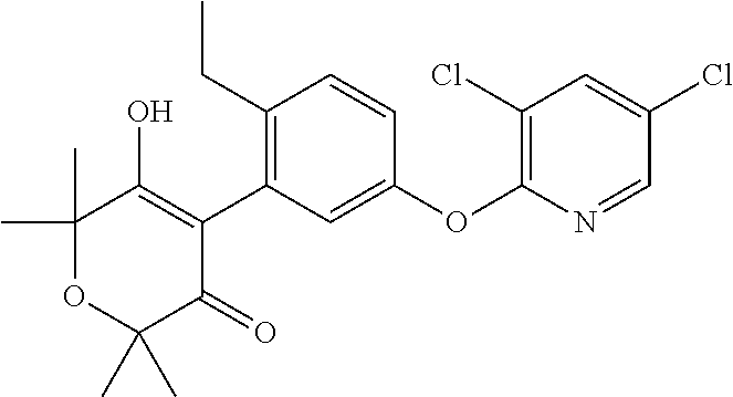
C1(C)(C)OC(C)(C)C(=O)C(C2=C(CC)C=CC(OC3=C(Cl)C=C(Cl)C=N3)=C2)=C1O
